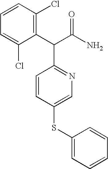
C1=C(Cl)C(C(C(N)=O)C2=NC=C(SC3=CC=CC=C3)C=C2)=C(Cl)C=C1
